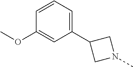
C1(C2CN(C)C2)=CC=CC(OC)=C1
